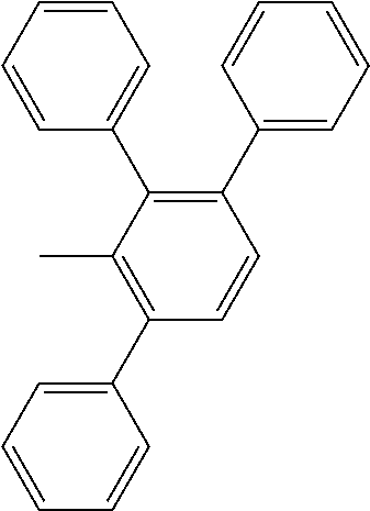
C1=CC=CC=C1C1=C(C2=CC=CC=C2)C=CC(C2=CC=CC=C2)=C1C
